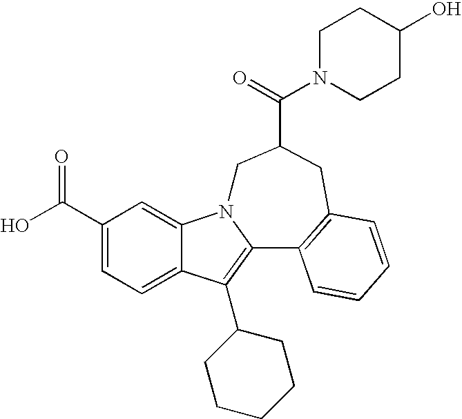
C1(C(O)=O)=CC=C2C(=C1)N1C(=C2C2CCCCC2)C2=C(CC(C(=O)N3CCC(O)CC3)C1)C=CC=C2
